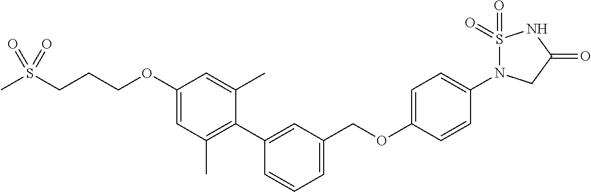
C1(OCCCS(C)(=O)=O)=CC(C)=C(C2=CC(COC3=CC=C(N4S(=O)(=O)NC(=O)C4)C=C3)=CC=C2)C(C)=C1
